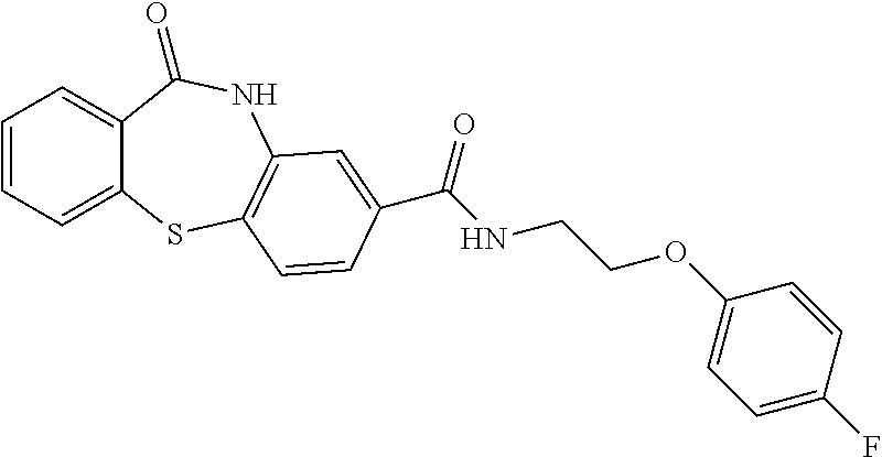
C1=CC=C2C(=C1)C(=O)NC1=C(S2)C=CC(C(NCCOC2=CC=C(F)C=C2)=O)=C1
